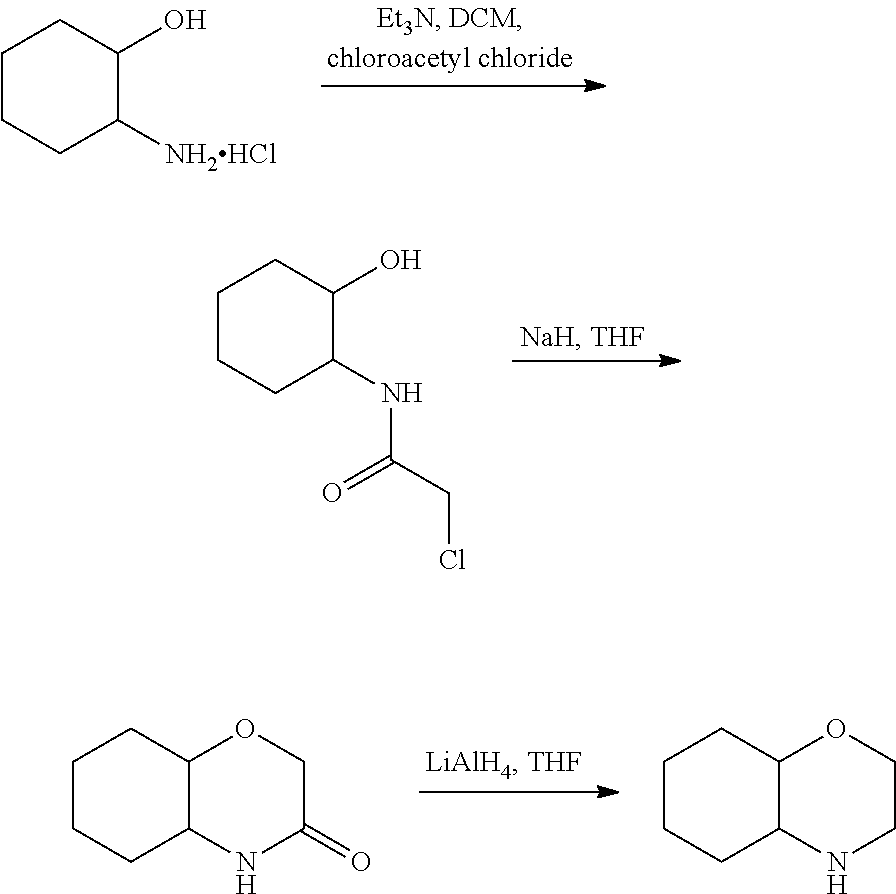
C1CCC([NH2HCl])C(O)C1.C1CCC(NC(CCl)=O)C(O)C1.C1CCC2C(C1)OCC(=O)N2.C1CCC2C(C1)OCCN2
